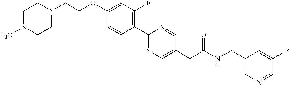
C1=CC(C2=NC=C(CC(NCC3=CN=CC(F)=C3)=O)C=N2)=C(F)C=C1OCCN1CCN(C)CC1
